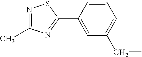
C1(C2=NC(C)=NS2)=CC(CC)=CC=C1
